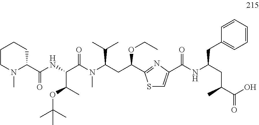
CN1C(C(NC(C(N(C(CC(C2=NC(C(=O)NC(CC3=CC=CC=C3)CC(C)C(=O)O)=CS2)OCC)C(C)C)C)=O)C(C)OC(C)(C)C)=O)CCCC1
